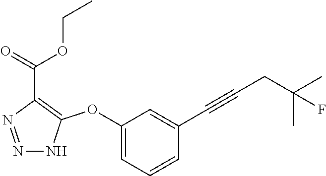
N1=NC(C(=O)OCC)=C(OC2=CC=CC(C#CCC(C)(C)F)=C2)N1
